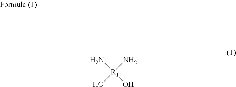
N[R1](N)(O)O
